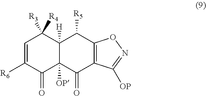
C1=C([R6])C(=O)C2([OP])C([H])(C1([R3])[R4])C([R5])C1=C(C2=O)C([OP])=NO1
